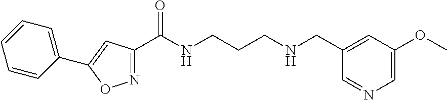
N1=C(C(NCCCNCC2=CC(OC)=CN=C2)=O)C=C(C2=CC=CC=C2)O1
